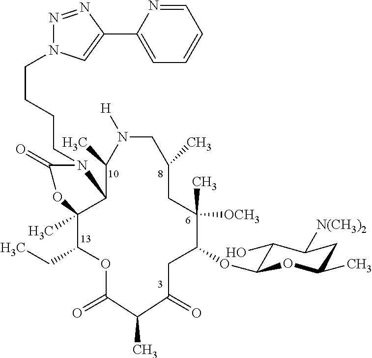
C(CCCN1C(=O)OC2(C)C(CC)OC(=O)C(C)C(=O)CC(OC3C(O)C([N(CH3)2])CC(C)O3)C(C)([OCH3])CC(C)CN([H])C(C)C12)N1N=NC(C2=CC=CC=N2)=C1
